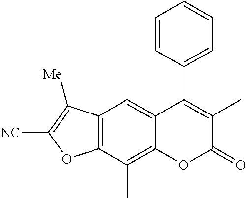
C12=C(C(C)=C3C(=C1)C(C1=CC=CC=C1)=C(C)C(=O)O3)OC([NC])=C2[Me]
